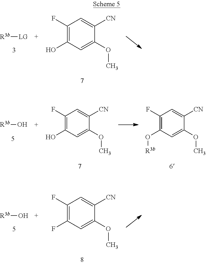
[R3b]O.C1(F)=C(O[R3b])C=C(OC)C([CN])=C1.C1(F)=C(O)C=C(OC)C([CN])=C1.C1(F)=C(O)C=C(OC)C([CN])=C1.[R3b][LG].C1(F)=C(F)C=C(OC)C([CN])=C1.[R3b]O
